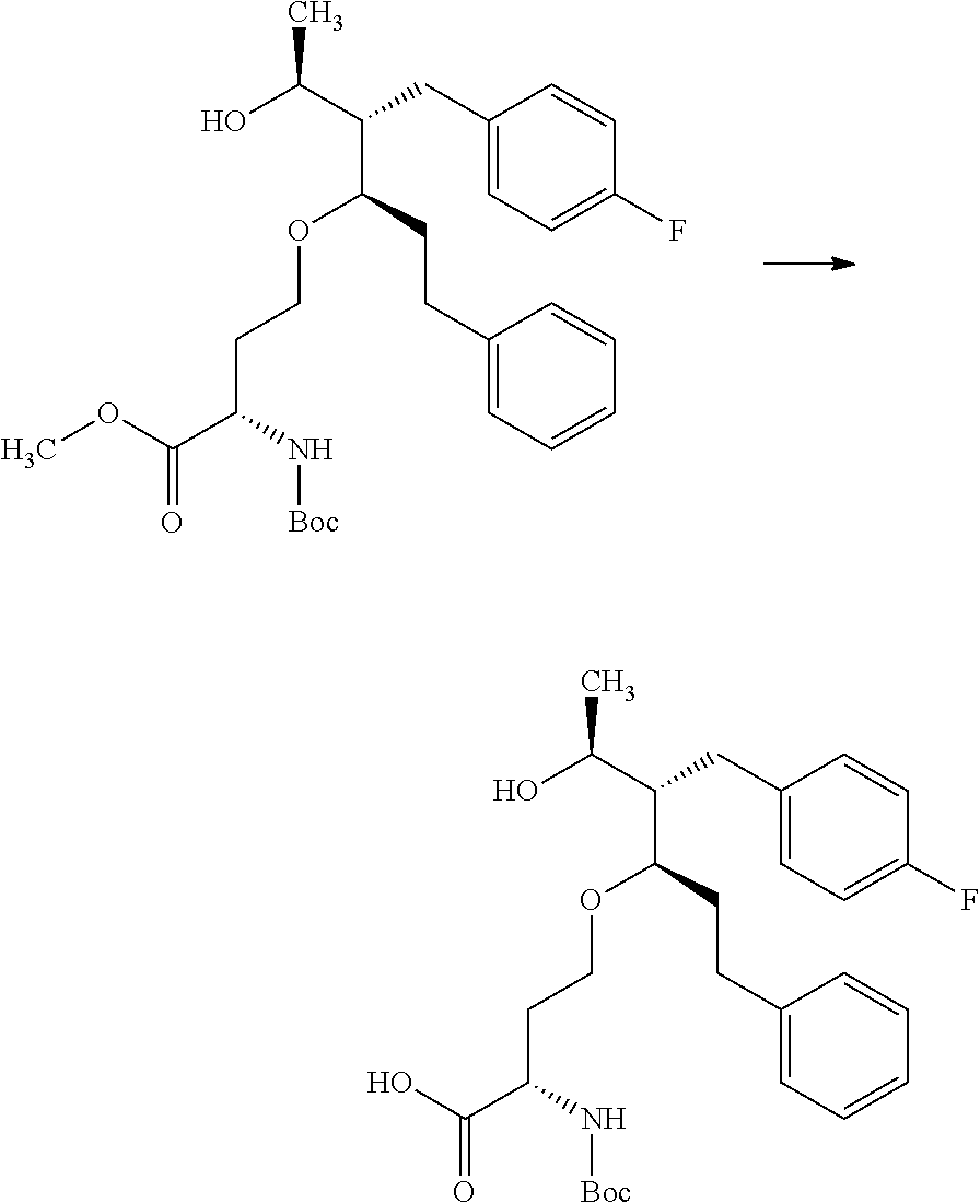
O(C(CCC1=CC=CC=C1)C(CC1=CC=C(F)C=C1)C(O)C)CCC(C(OC)=O)N[Boc].O(C(CCC1=CC=CC=C1)C(CC1=CC=C(F)C=C1)C(O)C)CCC(C(O)=O)N[Boc]
